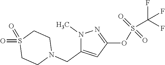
N1(C)C(CN2CCS(=O)(=O)CC2)=CC(OS(=O)(=O)C(F)(F)F)=N1
